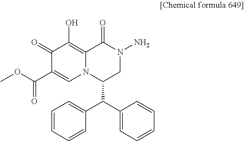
C1(=O)C(C(OC)=O)=CN2C(=C1O)C(=O)N(N)CC2C(C1=CC=CC=C1)C1=CC=CC=C1
